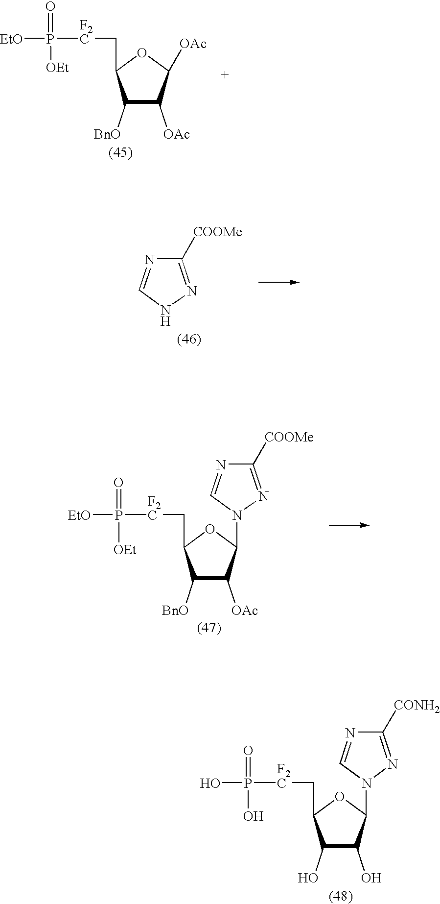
C1([BnO])C([OAc])C(N2C=NC([COOMe])=N2)OC1C[F2C]P([EtO])(=O)[OEt].C1([COOMe])=NNC=N1.C1(O)C(O)C(N2C=NC([CONH2])=N2)OC1C[F2C]P(=O)(O)O.C1([BnO])C([OAc])C([OAc])OC1C[F2C]P([EtO])(=O)[OEt]
